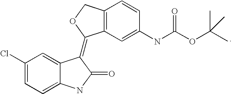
C1(Cl)=CC=C2C(=C1)C(=C1C3=C(CO1)C=CC(NC(OC(C)(C)C)=O)=C3)C(=O)N2
